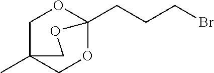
C12(CCCBr)OCC(C)(CO1)CO2
